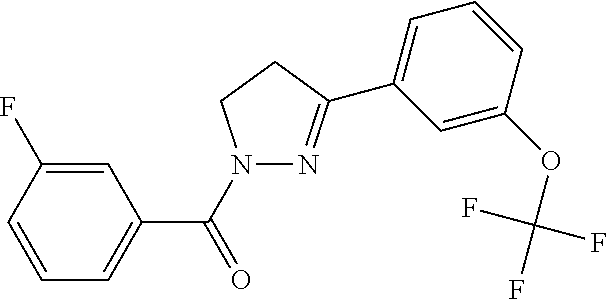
C1=CC=C(C(=O)N2N=C(C3=CC=CC(OC(F)(F)F)=C3)CC2)C=C1F
